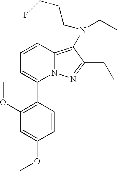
C1(C2=CC=CC3=C(N(CC)CCCF)C(CC)=NN23)=C(OC)C=C(OC)C=C1
